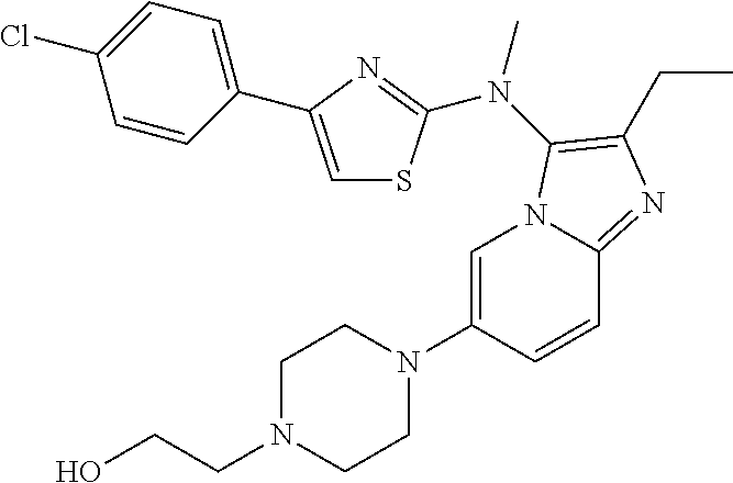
C1=C(N2CCN(CCO)CC2)C=CC2=NC(CC)=C(N(C)C3=NC(C4=CC=C(Cl)C=C4)=CS3)N12
